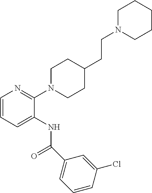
C1(N2CCC(CCN3CCCCC3)CC2)=NC=CC=C1NC(=O)C1=CC=CC(Cl)=C1
